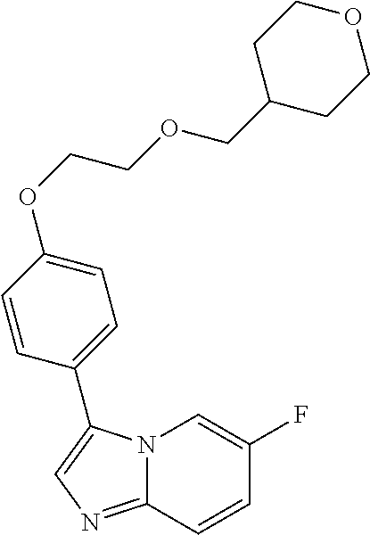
C1=CC2=NC=C(C3=CC=C(OCCOCC4CCOCC4)C=C3)N2C=C1F
